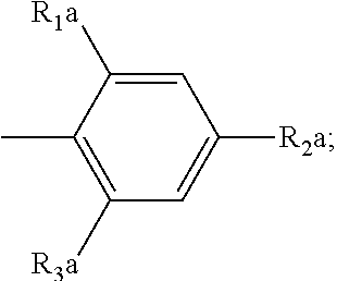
C1(C)=C([R3a])C=C([R2a])C=C1[R1a]
